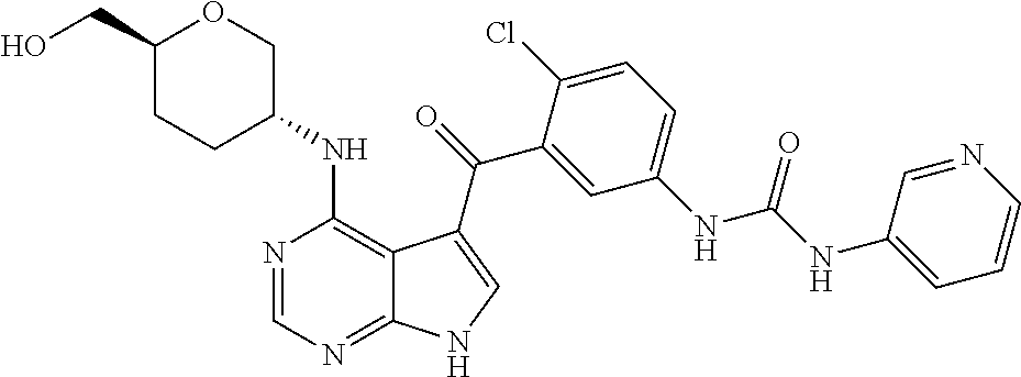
C1=C(NC(NC2=CC=CN=C2)=O)C=C(C(=O)C2=CNC3=NC=NC(NC4COC(CO)CC4)=C32)C(Cl)=C1
